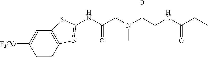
N(C(CC)=O)CC(N(CC(NC1=NC2=C(S1)C=C([F3CO])C=C2)=O)C)=O
